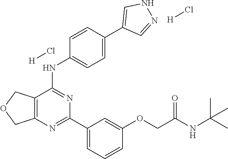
C12=C(C(NC3=CC=C(C4=CNN=C4)C=C3)=NC(C3=CC=CC(OCC(NC(C)(C)C)=O)=C3)=N1)COC2.[H]Cl.[H]Cl
